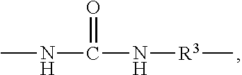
CNC(N[R3]C)=O
